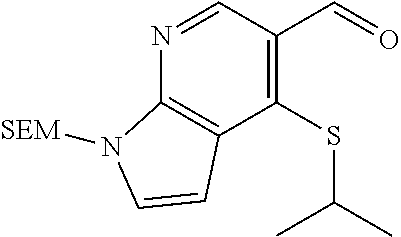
O=CC1=C(SC(C)C)C2=C(N=C1)N([SEM])C=C2
